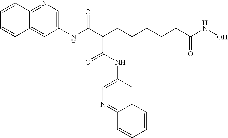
N(C(C(CCCCCC(NO)=O)C(NC1=CN=C2C(=C1)C=CC=C2)=O)=O)C1=CN=C2C(=C1)C=CC=C2
